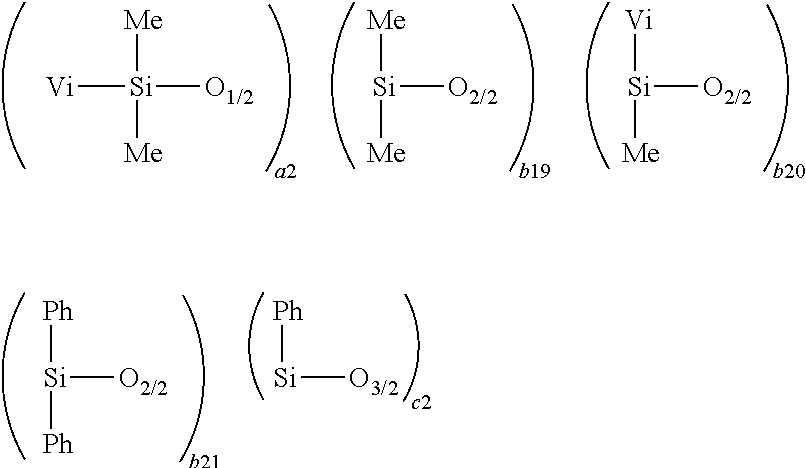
[Si]([O2/2])([Ph])[Ph].[Si]([O3/2])[Ph].[Vi][Si]([O1/2])([Me])[Me].[Si]([O2/2])([Me])[Me].[Si]([O2/2])([Vi])[Me]
